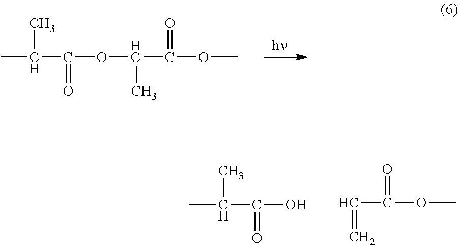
CC(C(=O)OC(C(=O)OC)C)C.CC(C(=O)O)C.C(C(=O)OC)=C
